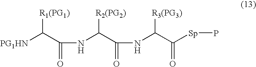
[R2(PG2)]C(C(=O)NC(C([Sp]P)=O)[R3(PG3)])NC(=O)C([PG1HN])[R1(PG1)]
